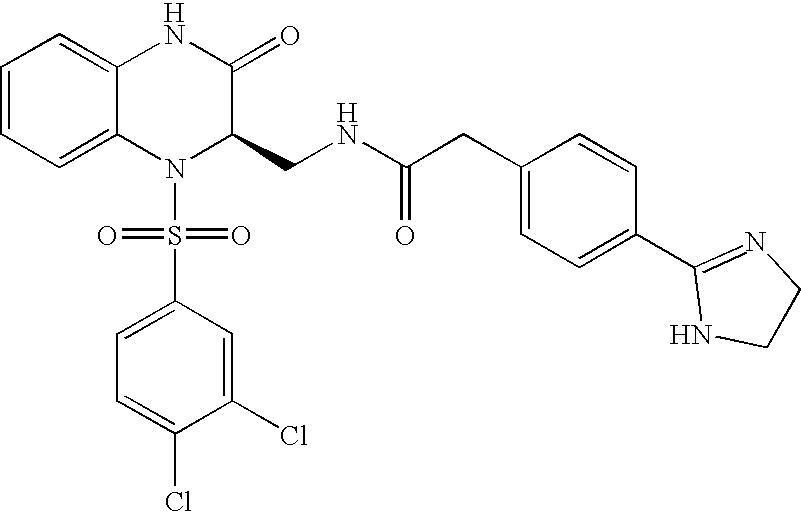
C1=CC=C2C(=C1)NC(=O)C(CNC(CC1=CC=C(C3=NCCN3)C=C1)=O)N2S(=O)(=O)C1=CC=C(Cl)C(Cl)=C1
